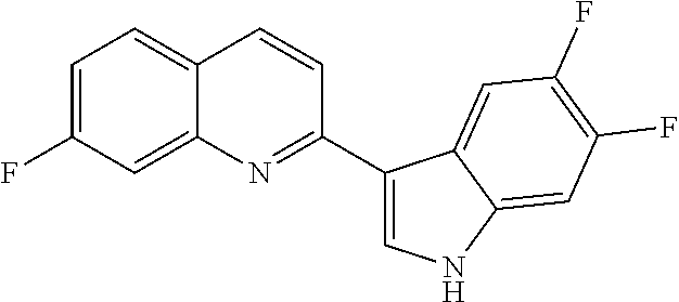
C12=CC(F)=CC=C1C=CC(C1=CNC3=CC(F)=C(F)C=C13)=N2
